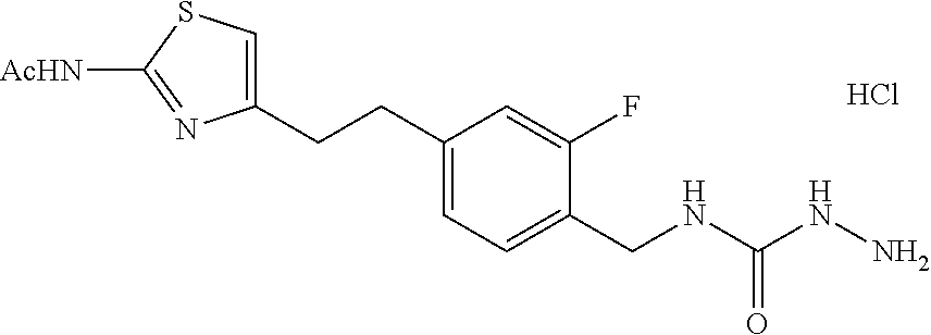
C1(CCC2=CC=C(CNC(NN)=O)C(F)=C2)=CSC([AcHN])=N1.Cl
